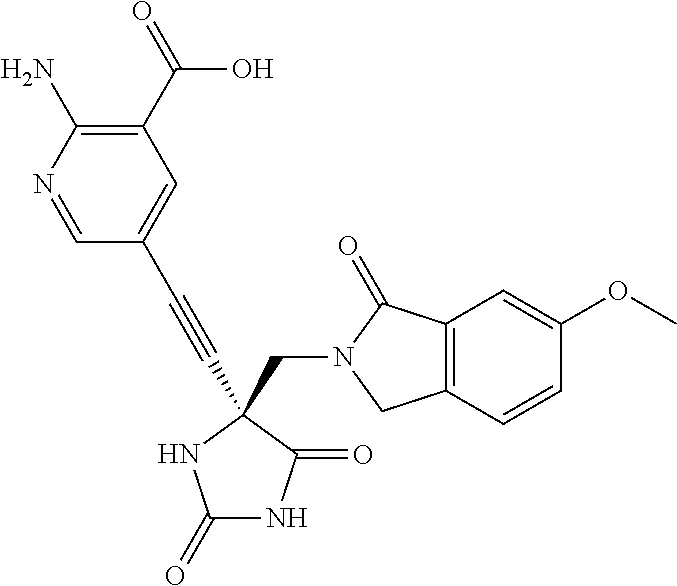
C(N1C(=O)C2=C(C1)C=CC(OC)=C2)C1(C#CC2=CC(C(=O)O)=C(N)N=C2)C(=O)NC(=O)N1
